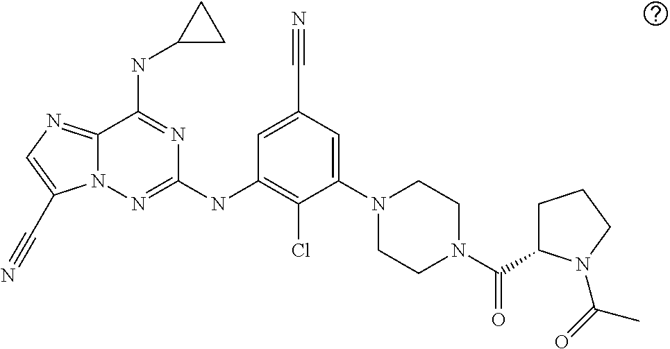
C1=C(C#N)C=C(N2CCN(C(=O)C3CCCN3C(=O)C)CC2)C(Cl)=C1NC1=NN2C(=NC=C2C#N)C(NC2CC2)=N1
